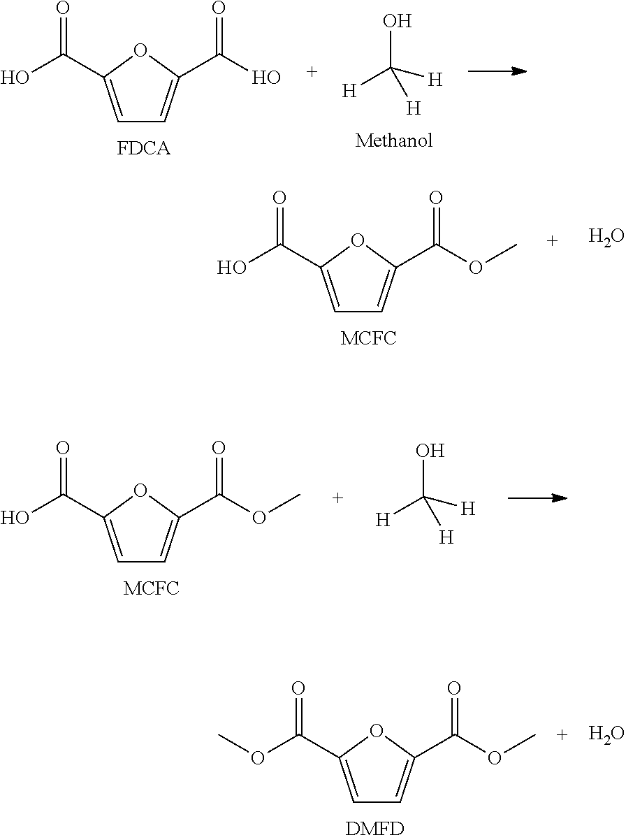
OC([H])([H])[H].C1=C(C(O)=O)OC(C(O)=O)=C1.C1=C(C(O)=O)OC(C(OC)=O)=C1.O.C1=C(C(O)=O)OC(C(OC)=O)=C1.OC([H])([H])[H].C1=C(C(OC)=O)OC(C(OC)=O)=C1.[DMFD].O
